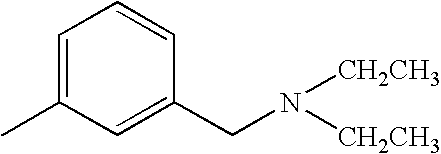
C1=C(C)C=C(CN([CH2CH3])[CH2CH3])C=C1
